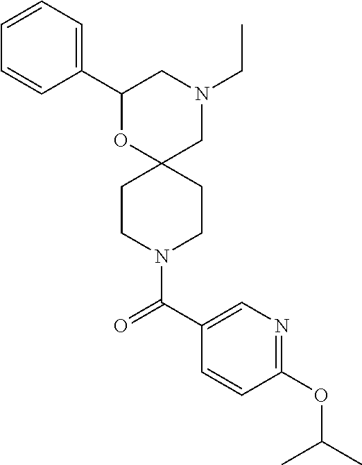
N1(CC)CC2(OC(C3=CC=CC=C3)C1)CCN(C(C1=CN=C(OC(C)C)C=C1)=O)CC2
